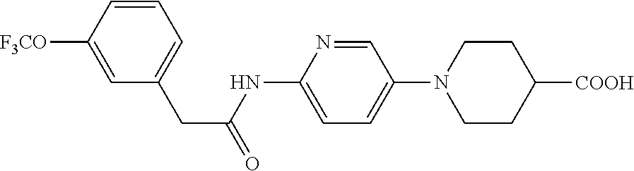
C1=C([F3CO])C=CC=C1CC(=O)NC1=CC=C(N2CCC([COOH])CC2)C=N1
